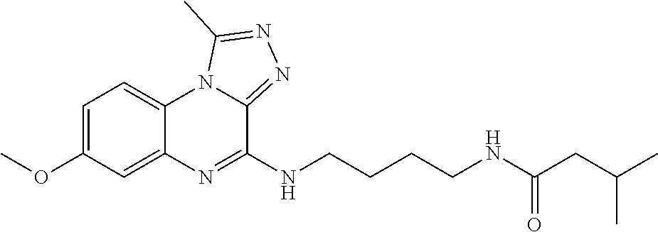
C1=C(OC)C=C2C(=C1)N1C(=NN=C1C)C(NCCCCNC(CC(C)C)=O)=N2
